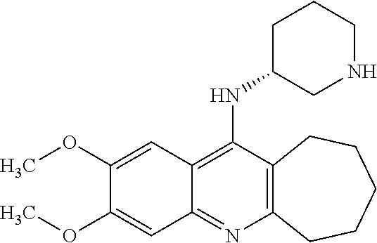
C12=C(N=C3C(=C1NC1CNCCC1)C=C(OC)C(OC)=C3)CCCCC2
